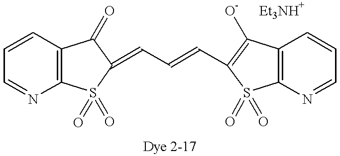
C1=CC2=C(N=C1)S(=O)(=O)C(=CC=CC1=C([O-])C3=C(N=CC=C3)S1(=O)=O)C2=O
